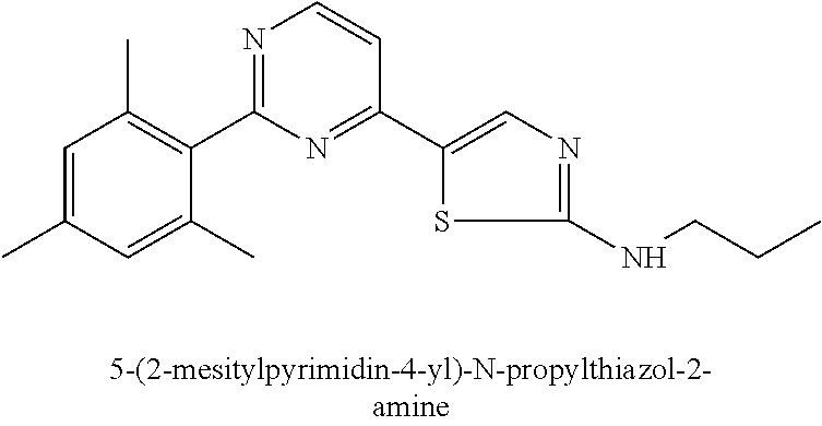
C1=C(C)C=C(C)C(C2=NC=CC(C3=CN=C(NCCC)S3)=N2)=C1C
